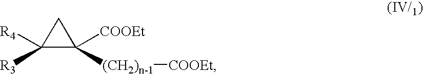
C1([R4])([R3])C([COOEt])([(CH2)n-1][COOEt])C1
